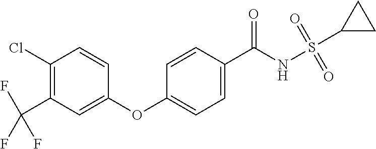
C1(Cl)=C(C(F)(F)F)C=C(OC2=CC=C(C(NS(C3CC3)(=O)=O)=O)C=C2)C=C1
